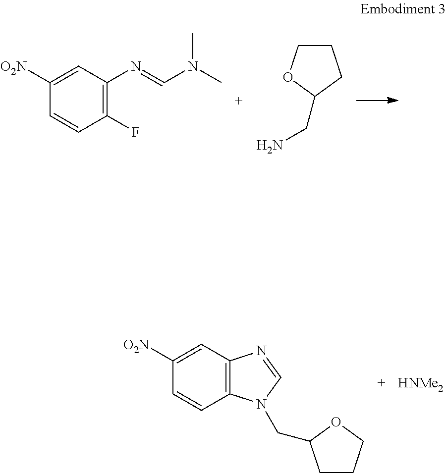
C1([O2N])=CC(N=CN(C)C)=C(F)C=C1.NCC1OCCC1.[HNMe2].C1([O2N])=CC2=C(C=C1)N(CC1CCCO1)C=N2
